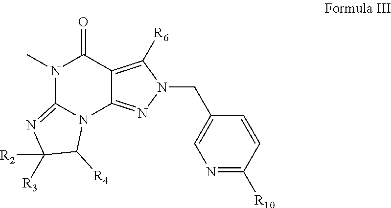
C12=NC([R2])([R3])C([R4])N1C1=NN(CC3=CN=C([R10])C=C3)C([R6])=C1C(=O)N2C
